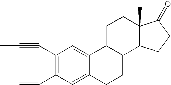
C1(C#CC)=C(C=C)C=C2C(=C1)C1C(CC2)C2C(C)(CC1)C(=O)CC2
